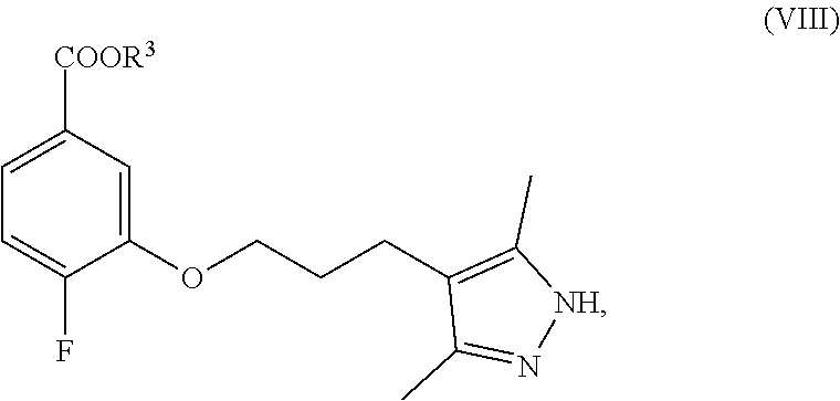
C1=C([COOR3])C=C(OCCCC2=C(C)[NH]N=C2C)C(F)=C1
